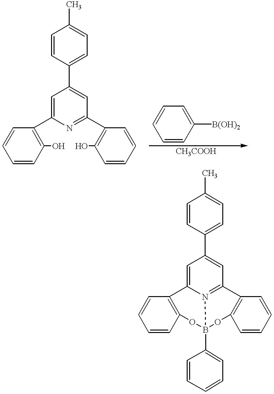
C1(C)=CC=C(C2=CC3=N4C(=C2)C2=C(C=CC=C2)OB4(C2=CC=CC=C2)OC2=C3C=CC=C2)C=C1.C1(C)=CC=C(C2=CC(C3=C(O)C=CC=C3)=NC(C3=C(O)C=CC=C3)=C2)C=C1.C1=CC([B(OH)2])=CC=C1
